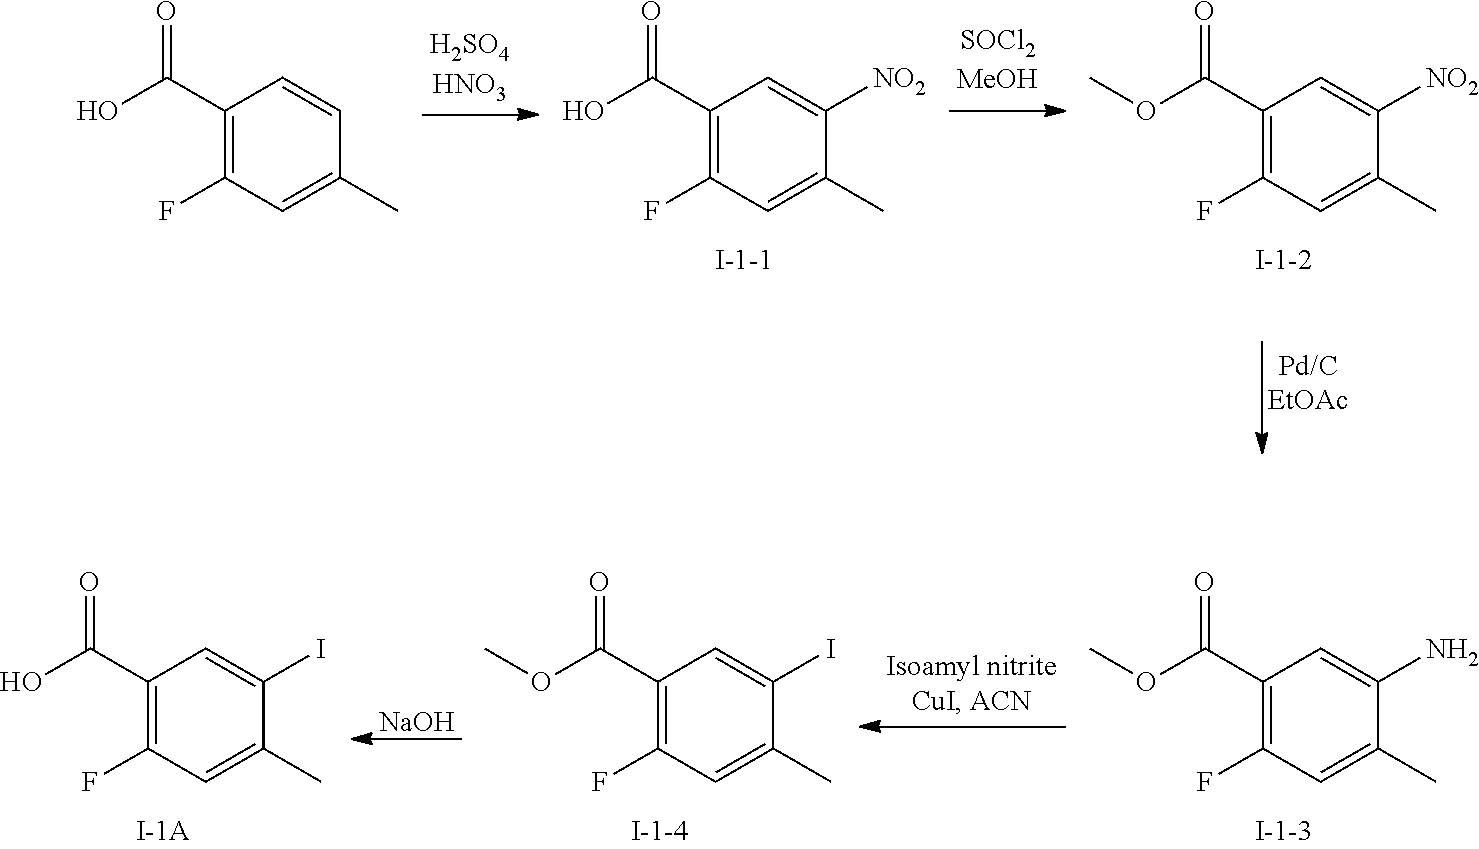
C1(C(O)=O)=C(F)C=C(C)C([NO2])=C1.C1(C(OC)=O)=C(F)C=C(C)C([NO2])=C1.C1(C(O)=O)=C(F)C=C(C)C=C1.C1(C(OC)=O)=C(F)C=C(C)C(N)=C1.C1(C(OC)=O)=C(F)C=C(C)C(I)=C1.[NaOH].C1(C(O)=O)=C(F)C=C(C)C(I)=C1
